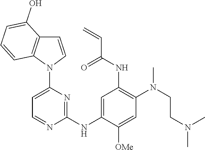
C1=NC(NC2=CC(NC(C=C)=O)=C(N(CCN(C)C)C)C=C2[OMe])=NC(N2C=CC3=C2C=CC=C3O)=C1
